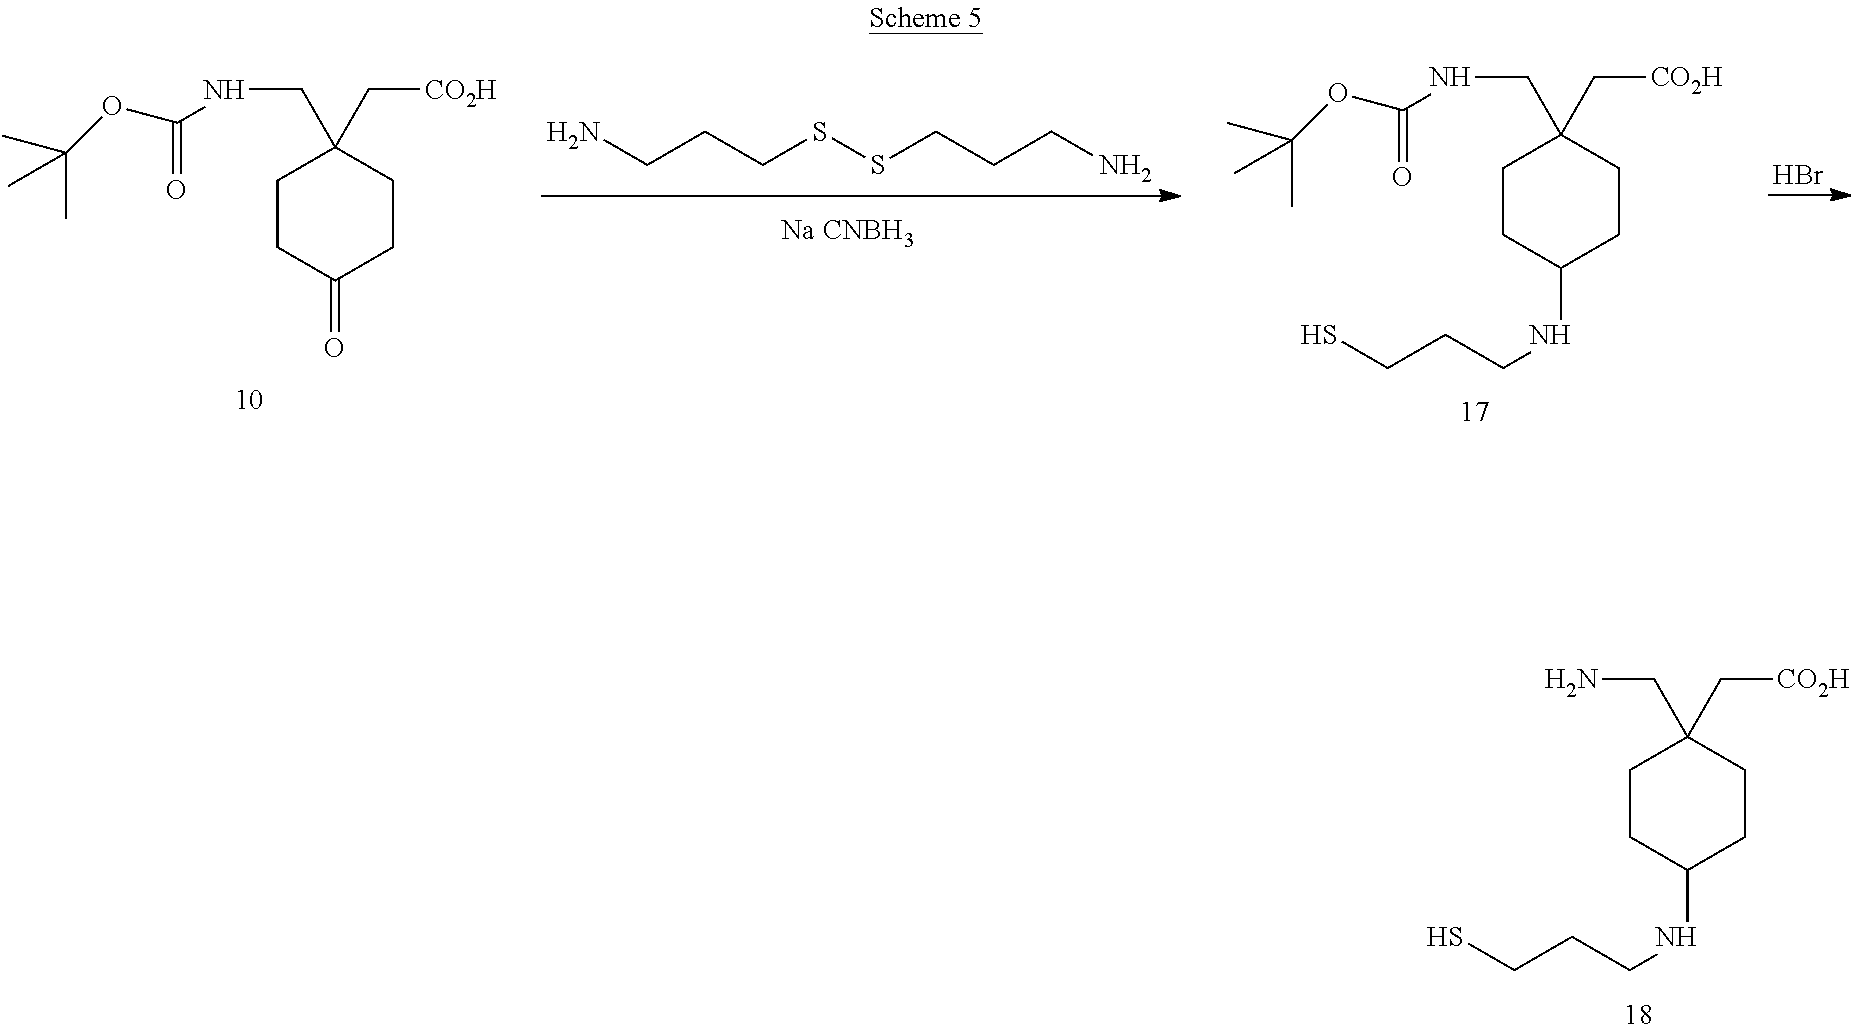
NCC1(C[CO2H])CCC(NCCCS)CC1.NCCCSSCCCN.[Na CNBH3].N(CC1(C[CO2H])CCC(=O)CC1)C(=O)OC(C)(C)C.Br.N(CC1(C[CO2H])CCC(NCCCS)CC1)C(=O)OC(C)(C)C
